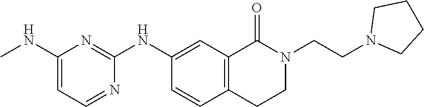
C1(NC)=CC=NC(NC2=CC3=C(C=C2)CCN(CCN2CCCC2)C3=O)=N1
